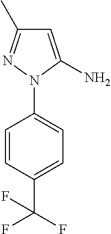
C1=CC(C(F)(F)F)=CC=C1N1C(N)=CC(C)=N1
